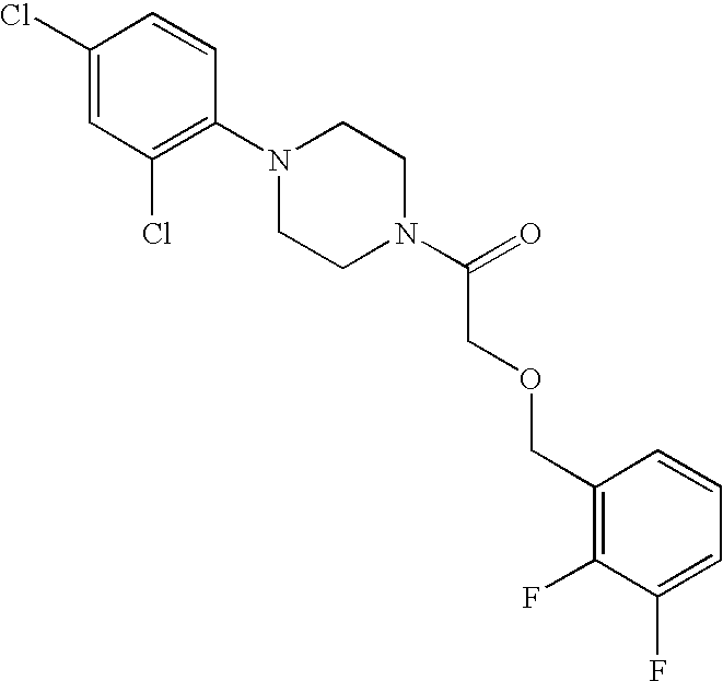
C1(Cl)=CC(Cl)=C(N2CCN(C(=O)COCC3=C(F)C(F)=CC=C3)CC2)C=C1
